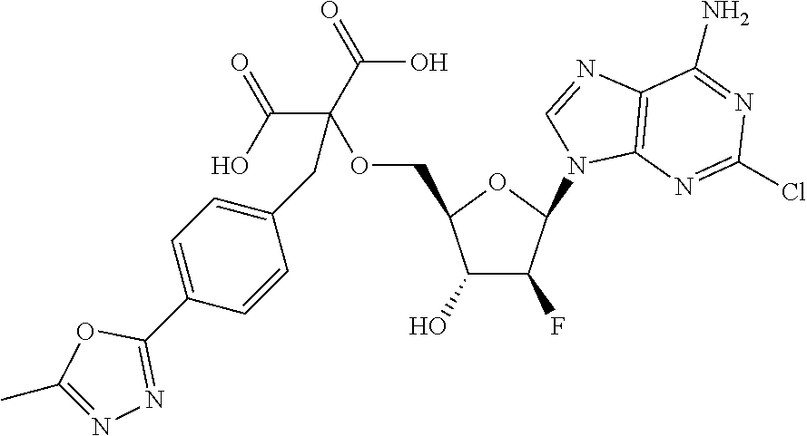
C1(O)C(F)C(N2C3=C(N=C2)C(N)=NC(Cl)=N3)OC1COC(CC1=CC=C(C2=NN=C(C)O2)C=C1)(C(O)=O)C(=O)O
